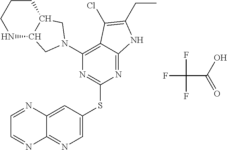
FC(C(O)=O)(F)F.C1=C(SC2=NC(N3CC4NCCCC4C3)=C3C(=N2)NC(CC)=C3Cl)C=C2C(=N1)N=CC=N2
